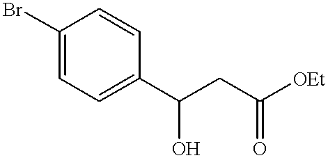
C1(Br)=CC=C(C(CC([OEt])=O)O)C=C1
